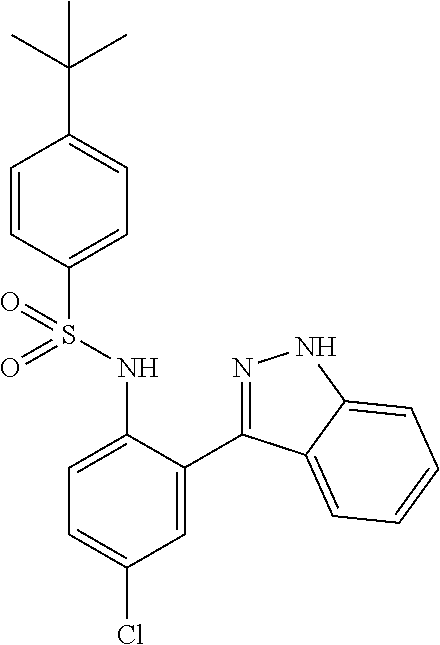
C1=CC(S(NC2=CC=C(Cl)C=C2C2=NNC3=CC=CC=C23)(=O)=O)=CC=C1C(C)(C)C
